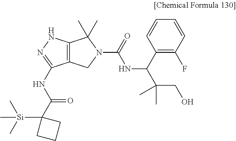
C12=C(NN=C1NC(C1([Si](C)(C)C)CCC1)=O)C(C)(C)N(C(=O)NC(C(CO)(C)C)C1=C(F)C=CC=C1)C2
